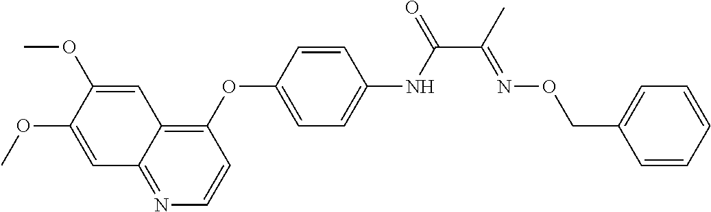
C1=C(OC)C(OC)=CC2=C(OC3=CC=C(NC(=O)C(C)=NOCC4=CC=CC=C4)C=C3)C=CN=C12
